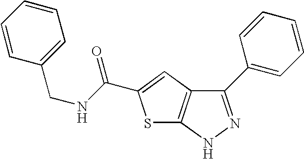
N1N=C(C2=CC=CC=C2)C2=C1SC(C(NCC1=CC=CC=C1)=O)=C2
